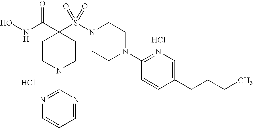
ONC(C1(S(N2CCN(C3=NC=C(CCCC)C=C3)CC2)(=O)=O)CCN(C2=NC=CC=N2)CC1)=O.Cl.Cl
